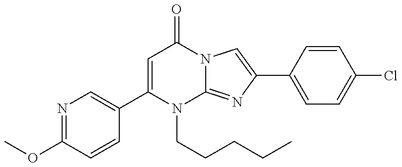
C1(OC)=NC=C(C2=CC(=O)N3C(=NC(C4=CC=C(Cl)C=C4)=C3)N2CCCCC)C=C1
